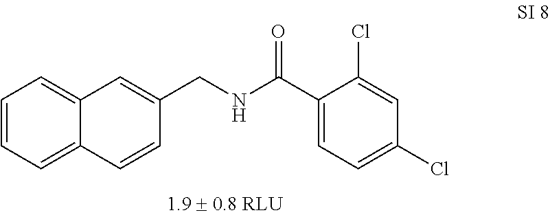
C12=CC=CC=C1C=CC(CNC(C1=CC=C(Cl)C=C1Cl)=O)=C2
